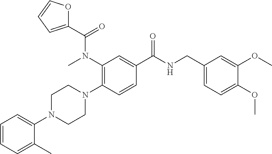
C1=CC=C(C)C(N2CCN(C3=C(N(C(C4=CC=CO4)=O)C)C=C(C(NCC4=CC=C(OC)C(OC)=C4)=O)C=C3)CC2)=C1
